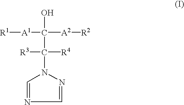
OC(C([R3])([R4])N1C=NC=N1)([A2][R2])[A1][R1]
